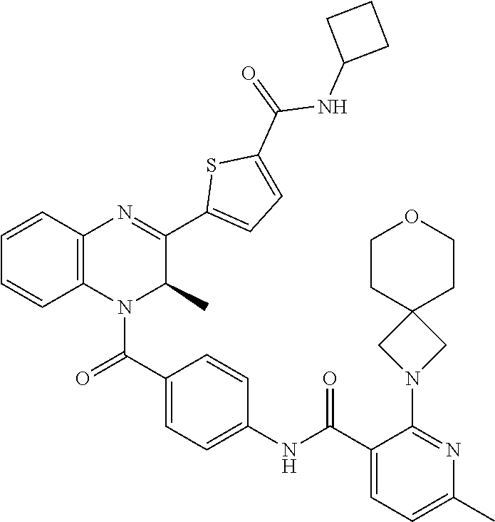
C1=C(C(NC2=CC=C(C(=O)N3C4=C(C=CC=C4)N=C(C4=CC=C(C(=O)NC5CCC5)S4)C3C)C=C2)=O)C(N2CC3(C2)CCOCC3)=NC(C)=C1
